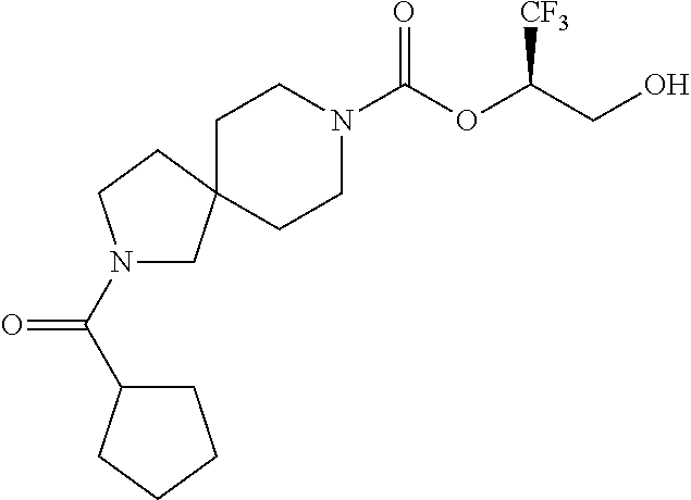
C1CN(C(OC(CO)[CF3])=O)CCC12CN(C(C1CCCC1)=O)CC2
